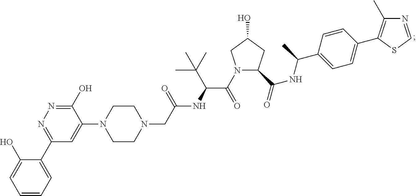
N1=CSC(C2=CC=C(C(NC(=O)C3N(C(C(NC(CN4CCN(C5=CC(C6=CC=CC=C6O)=NN=C5O)CC4)=O)C(C)(C)C)=O)CC(O)C3)C)C=C2)=C1C
